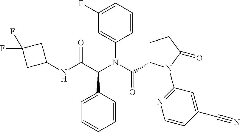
C1=CC(C(C(NC2CC(F)(F)C2)=O)N(C2=CC(F)=CC=C2)C(=O)C2CCC(=O)N2C2=NC=CC(C#N)=C2)=CC=C1
